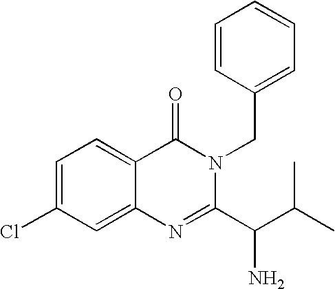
C1=C(Cl)C=C2C(=C1)C(=O)N(CC1=CC=CC=C1)C(C(C(C)C)N)=N2
